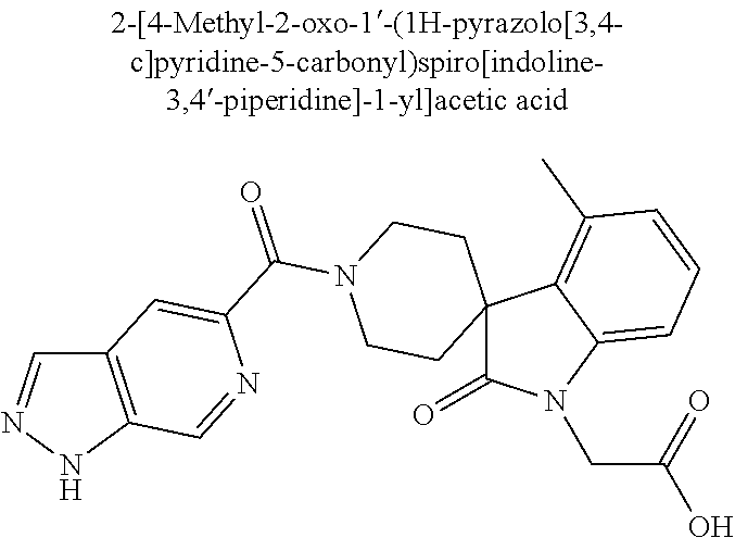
C1=NNC2=C1C=C(C(N1CCC3(CC1)C(=O)N(CC(=O)O)C1=CC=CC(C)=C31)=O)N=C2
